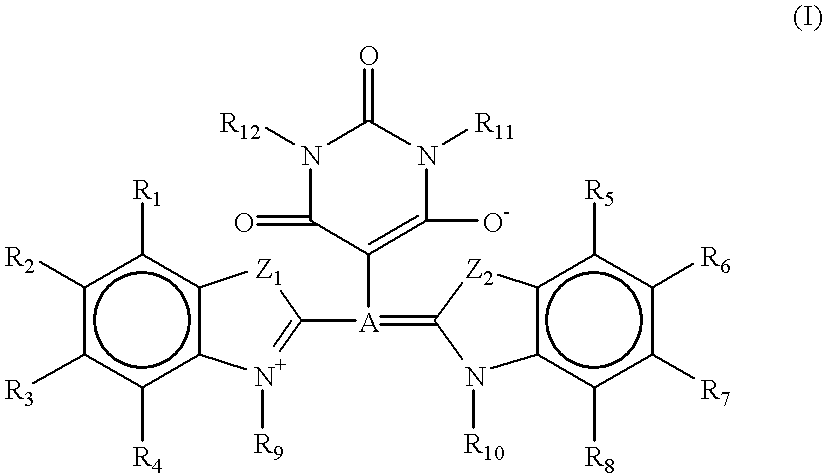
c1([R2])c([R3])c([R4])c2c(c1[R1])[Z1]C([A](=C1N([R10])c3c([R8])c([R7])c([R6])c([R5])c3[Z2]1)C1=C([O-])N([R11])C(=O)N([R12])C1=O)=[N+]2[R9]
